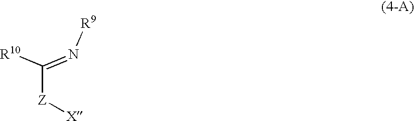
C([Z][X])(=N[R9])[R10]
